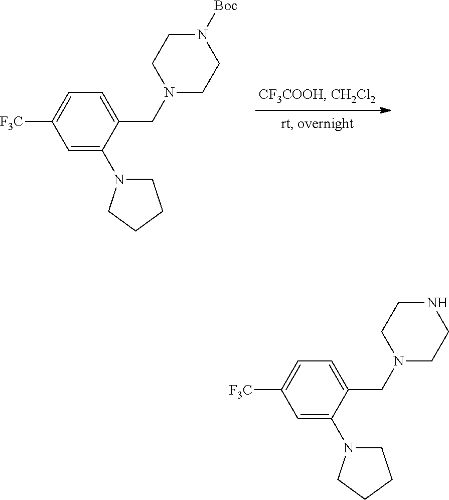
C1(CN2CCN([Boc])CC2)=CC=C([F3C])C=C1N1CCCC1.C1(CN2CCNCC2)=CC=C([F3C])C=C1N1CCCC1
